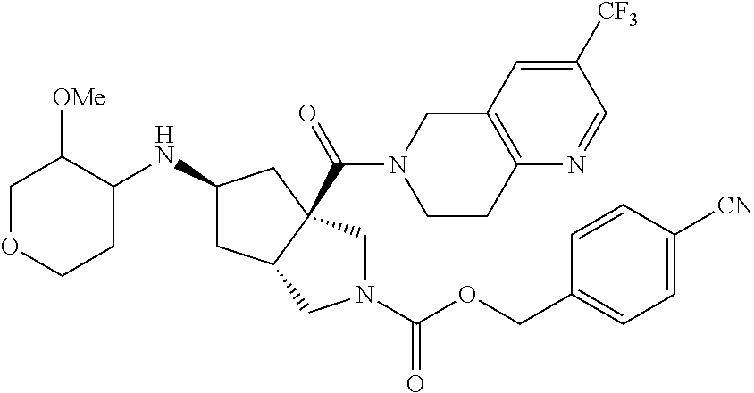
C1OCCC(NC2CC3C(C(N4CCC5=C(C4)C=C([CF3])C=N5)=O)(C2)CN(C(OCC2=CC=C([CN])C=C2)=O)C3)C1[OMe]
